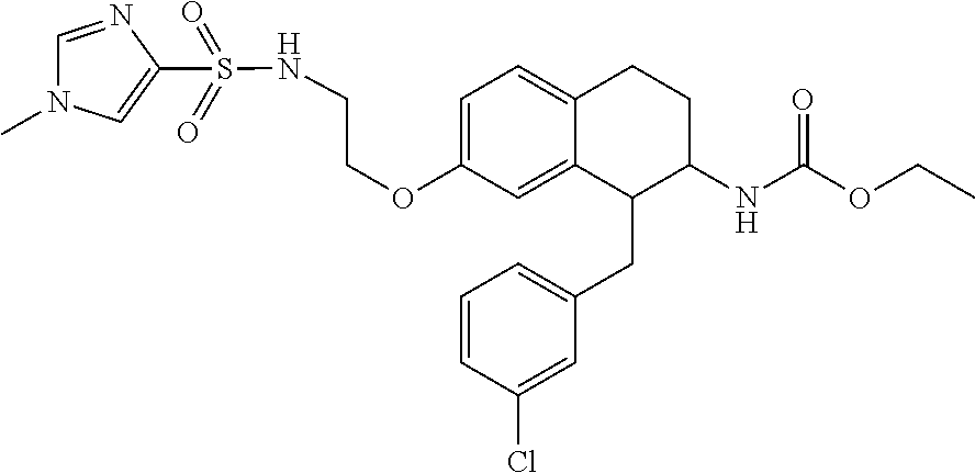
C1=C(OCCNS(=O)(=O)C2=CN(C)C=N2)C=C2C(=C1)CCC(NC(=O)OCC)C2CC1=CC=CC(Cl)=C1
